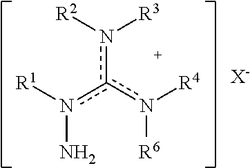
c(n([R2])[R3])(n([R4])[R6])n([R1])N.[X-]
